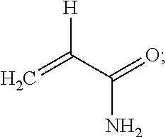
[H]C(C(=O)N)=C
